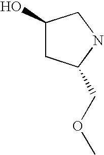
C1(O)CC(COC)NC1
